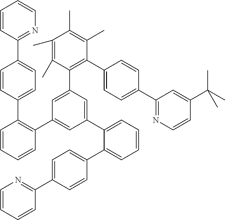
C1=CC(C2=CC=C(C3=C(C4=CC(C5=CC=CC=C5C5=CC=C(C6=NC=CC=C6)C=C5)=CC(C5=C(C6=CC=C(C7=NC=CC(C(C)(C)C)=C7)C=C6)C(C)=C(C)C(C)=C5C)=C4)C=CC=C3)C=C2)=NC=C1
